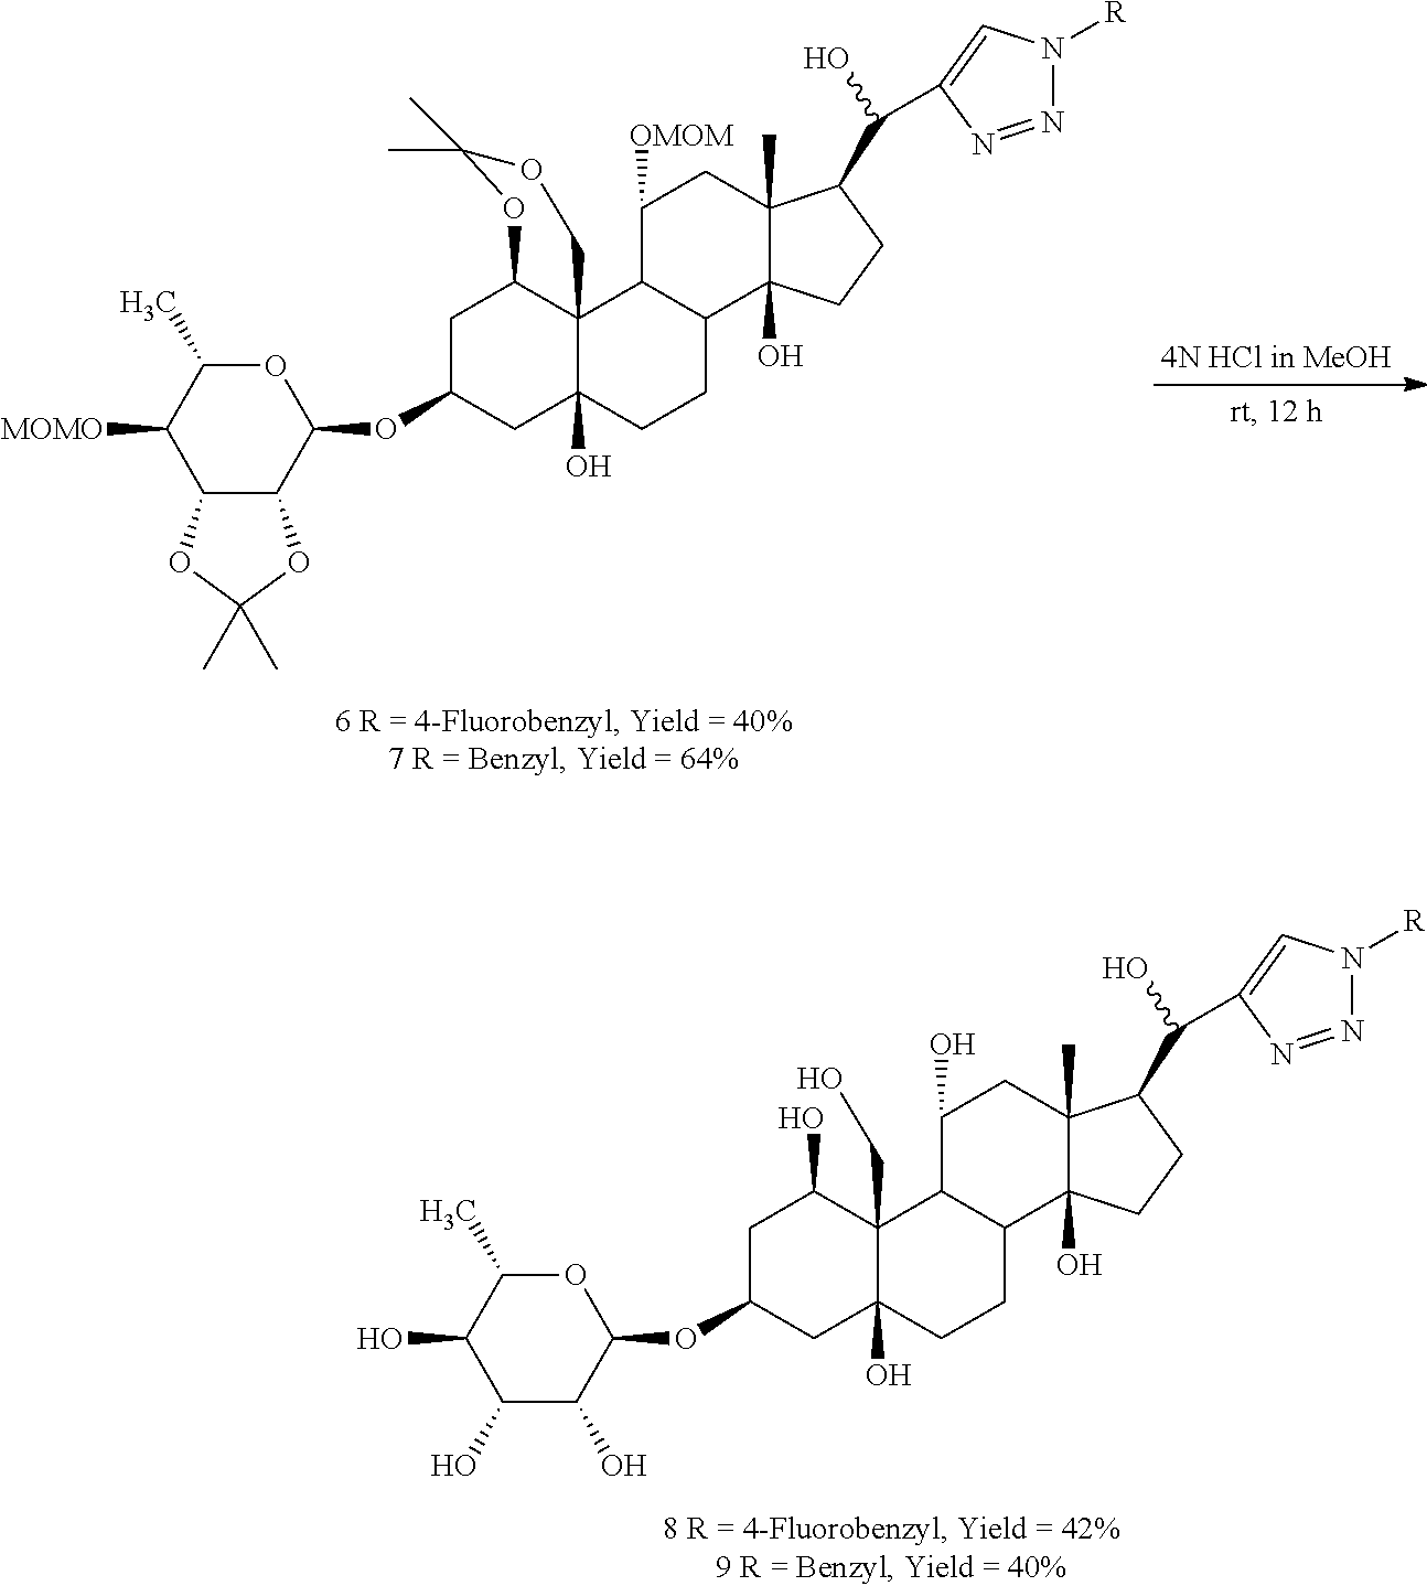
C1C(OC2OC(C)C([MOMO])C3C2OC(C)(C)O3)CC2(O)C3(C1OC(C)(C)OC3)C1C(CC2)C2(O)C(C)(CC1[OMOM])C(C(O)C1=CN([R])N=N1)CC2.C1C(OC2OC(C)C(O)C(O)C2O)CC2(O)C(CO)(C1O)C1C(CC2)C2(O)C(C)(CC1O)C(C(O)C1=CN([R])N=N1)CC2
